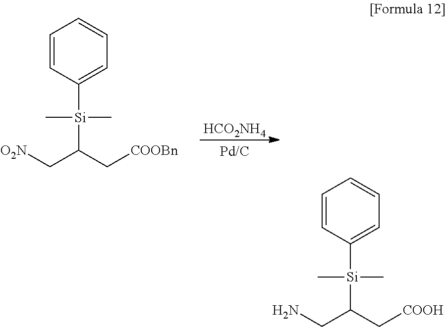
[HCO2NH4].[O2N]CC(C[COOBn])[Si](C)(C)C1=CC=CC=C1.NCC(C[COOH])[Si](C)(C)C1=CC=CC=C1
